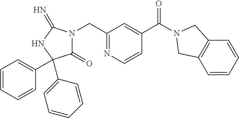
C1(=O)N(CC2=NC=CC(C(=O)N3CC4=C(C=CC=C4)C3)=C2)C(=N)NC1(C1=CC=CC=C1)C1=CC=CC=C1
